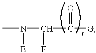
CN(C(F)C([G])=O)[E]
